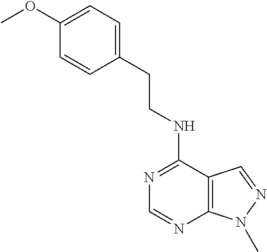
C1(OC)=CC=C(CCNC2=NC=NC3=C2C=NN3C)C=C1
